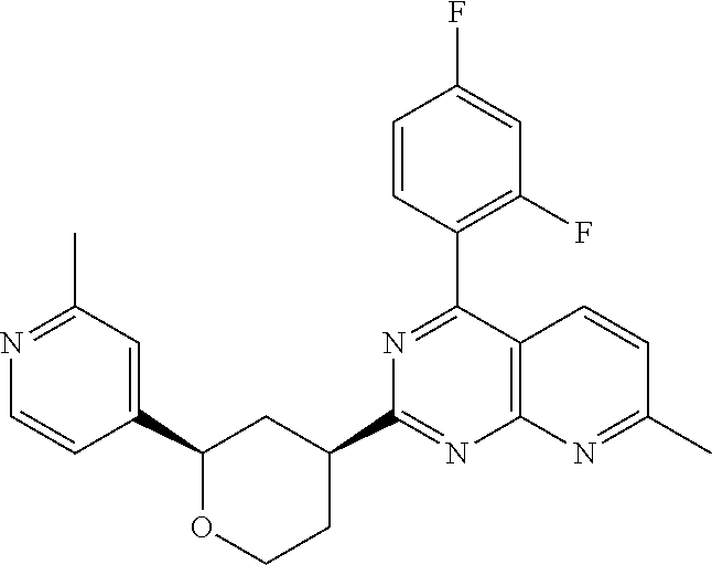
C1(C2=NC(C3CCOC(C4=CC(C)=NC=C4)C3)=NC3=C2C=CC(C)=N3)=C(F)C=C(F)C=C1
